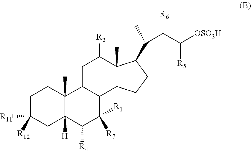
C1C([R11])([R12])CC2([H])C(C)(C1)C1C(C([R1])([R7])C2[R4])C2C(C)(C([R2])C1)C(C(C)C(C([OSO3H])[R5])[R6])CC2
